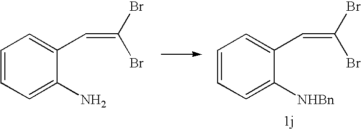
C1=CC=C([NHBn])C(C=C(Br)Br)=C1.C1=CC=C(N)C(C=C(Br)Br)=C1
